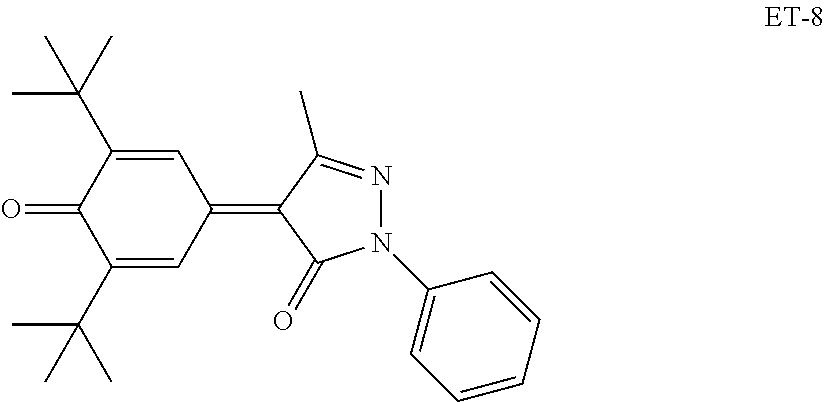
C1(C(C)(C)C)=CC(=C2C(=O)N(C3=CC=CC=C3)N=C2C)C=C(C(C)(C)C)C1=O
